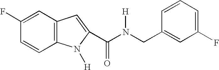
C1(F)=CC2=C(C=C1)N([H])C(C(N(CC1=CC(F)=CC=C1)[H])=O)=C2
